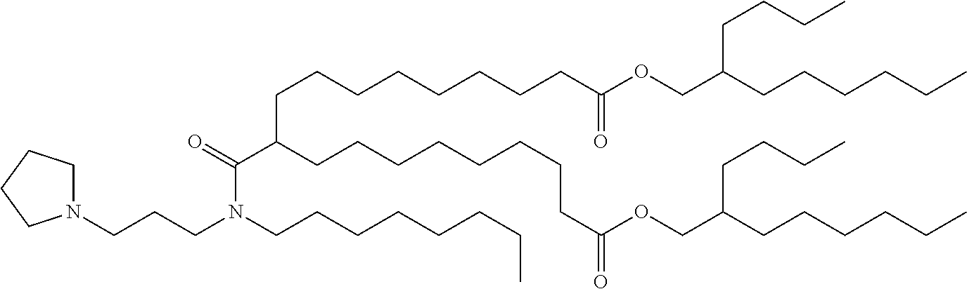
N1(CCCN(C(C(CCCCCCCCC(OCC(CCCCCC)CCCC)=O)CCCCCCCCC(OCC(CCCCCC)CCCC)=O)=O)CCCCCCCC)CCCC1
